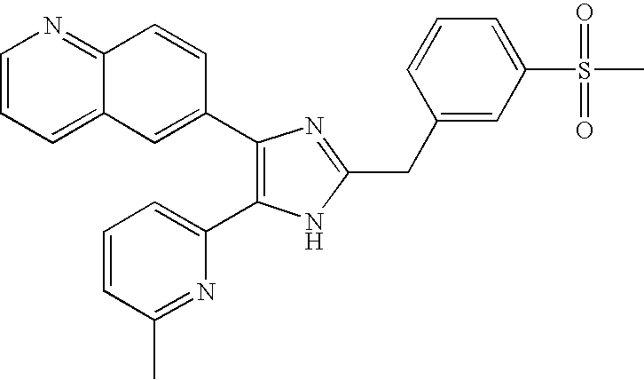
C1=CC=C2C(=N1)C=CC(C1=C(C3=CC=CC(C)=N3)NC(CC3=CC(S(C)(=O)=O)=CC=C3)=N1)=C2
